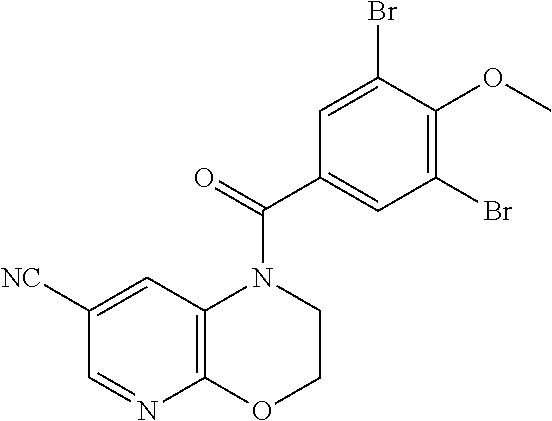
C1([NC])=CC2=C(N=C1)OCCN2C(C1=CC(Br)=C(OC)C(Br)=C1)=O
